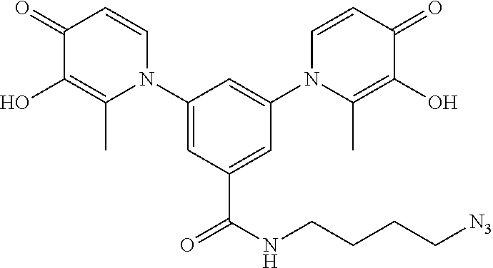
C1(N2C=CC(=O)C(O)=C2C)=CC(C(NCCCC[N3])=O)=CC(N2C(C)=C(O)C(=O)C=C2)=C1
